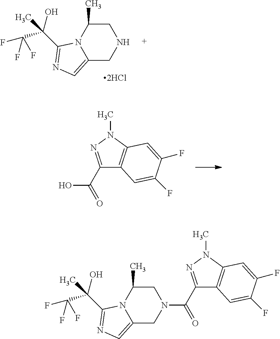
C12=CN=C(C(O)(C(F)(F)F)C)N1C(C)CNC2.C1(C(=O)O)=NN(C)C2=C1C=C(F)C(F)=C2.C1(C(=O)N2CC(C)N3C(=CN=C3C(O)(C(F)(F)F)C)C2)=NN(C)C2=C1C=C(F)C(F)=C2
